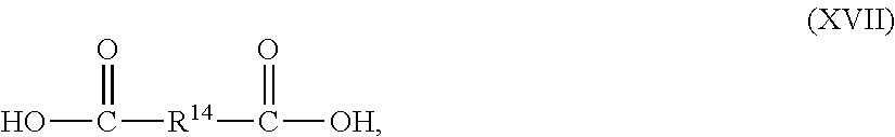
OC([R14]C([OH])=O)=O
